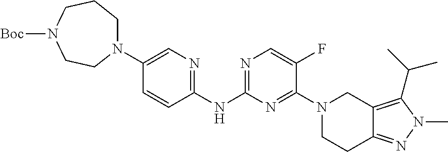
C1(NC2=NC=C(F)C(N3CC4=C(C(C)C)N(C)N=C4CC3)=N2)=NC=C(N2CCCN([Boc])CC2)C=C1
